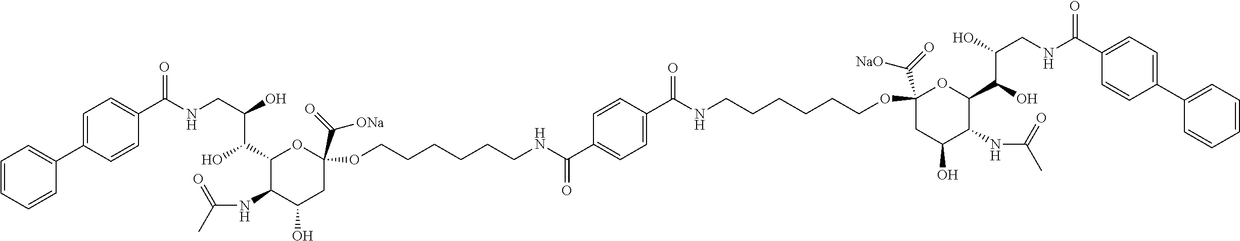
C(NCC(O)C(C1C(NC(C)=O)C(O)CC(C(=O)[ONa])(OCCCCCCNC(C2=CC=C(C(NCCCCCCOC3(C(=O)[NaO])CC(O)C(NC(C)=O)C(C(O)C(O)CNC(C4=CC=C(C5=CC=CC=C5)C=C4)=O)O3)=O)C=C2)=O)O1)O)(C1=CC=C(C2=CC=CC=C2)C=C1)=O
